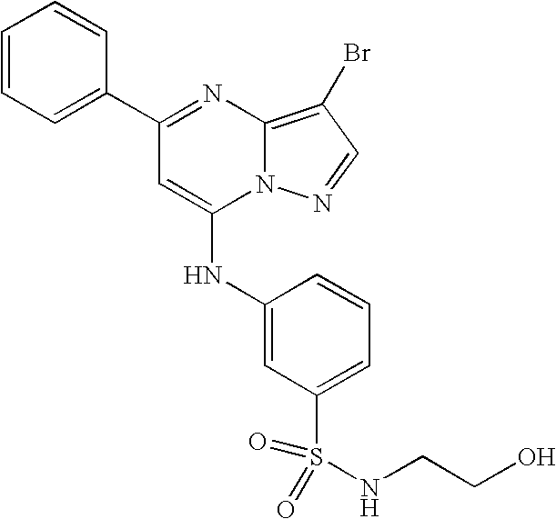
C1=C(C2=NC3=C(Br)C=NN3C(NC3=CC(S(NCCO)(=O)=O)=CC=C3)=C2)C=CC=C1
